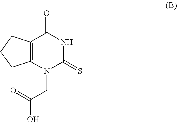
N1C(=S)N(CC(O)=O)C2=C(C1=O)CCC2
